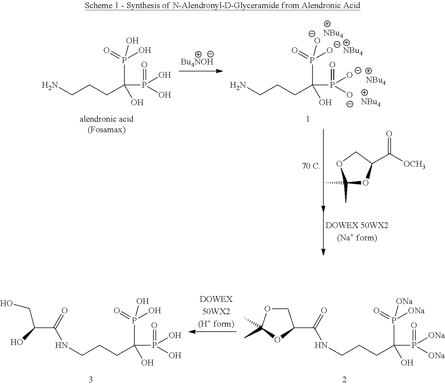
C(CCC(O)(P(O)(O)=O)P(=O)(O)O)N.C(CCC(O)(P([O-])([O-])=O)P(=O)([O-])[O-])N.[NBu4].[NBu4].[NBu4].[NBu4].C1(C)(C)OC(C([OCH3])=O)CO1.C(CCC(O)(P([ONa])([ONa])=O)P(=O)([ONa])[ONa])NC(=O)C1COC(C)(C)O1.C(CCC(O)(P(O)(O)=O)P(=O)(O)O)NC(=O)C(CO)O
